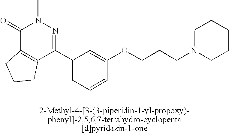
C1(=O)C2=C(C(C3=CC=CC(OCCCN4CCCCC4)=C3)=NN1C)CCC2
